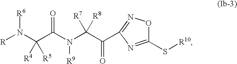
[R]N(C(C(N(C(C(=O)C1=NOC(S[R10])=N1)([R7])[R8])[R9])=O)([R4])[R5])[R6]
